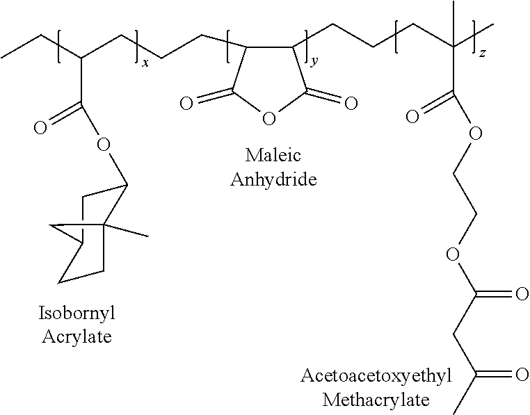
CCC(CCCC1C(CCCC(C)(C)C(OCCOC(CC(=O)C)=O)=O)C(=O)OC1=O)C(OC1CC2CCC1(C)C2)=O
